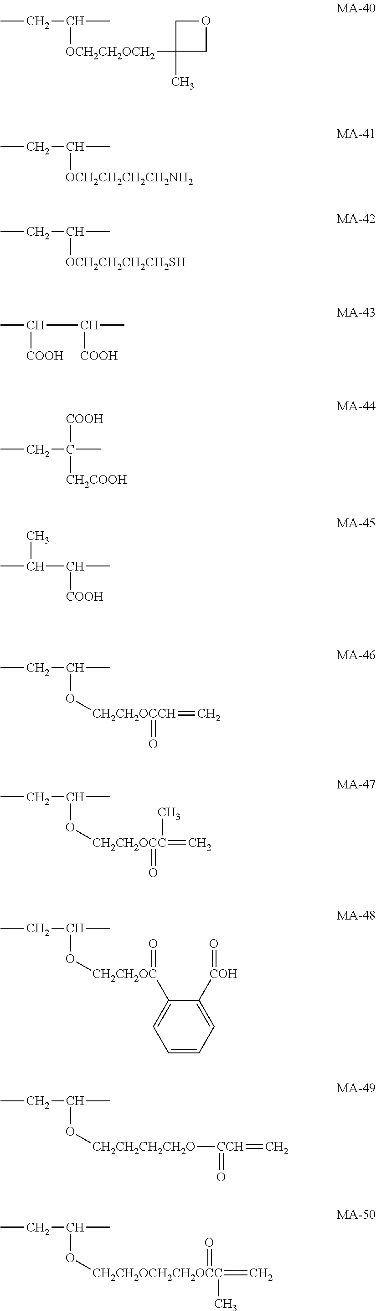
CCC(C)[OCH2CH2OCH2]C1(C)COC1.CCC(C)[OCH2CH2CH2CH2NH2].CCC(C)[OCH2CH2CH2CH2SH].CC(C(C)[COOH])[COOH].CCC(C)([COOH])[CH2COOH].CC(C(C)[COOH])C.CCC(C)O[CH2CH2OCCH](=O)=C.CCC(C)O[CH2CH2OCC](C)(=O)=C.CCC(C)O[CH2CH2OC](C1=CC=CC=C1[COH]=O)=O.CCC(C)O[CH2CH2CH2CH2O][CCH](=O)=C.CCC(C)O[CH2CH2OCH2CH2OCC](=C)(=O)C
